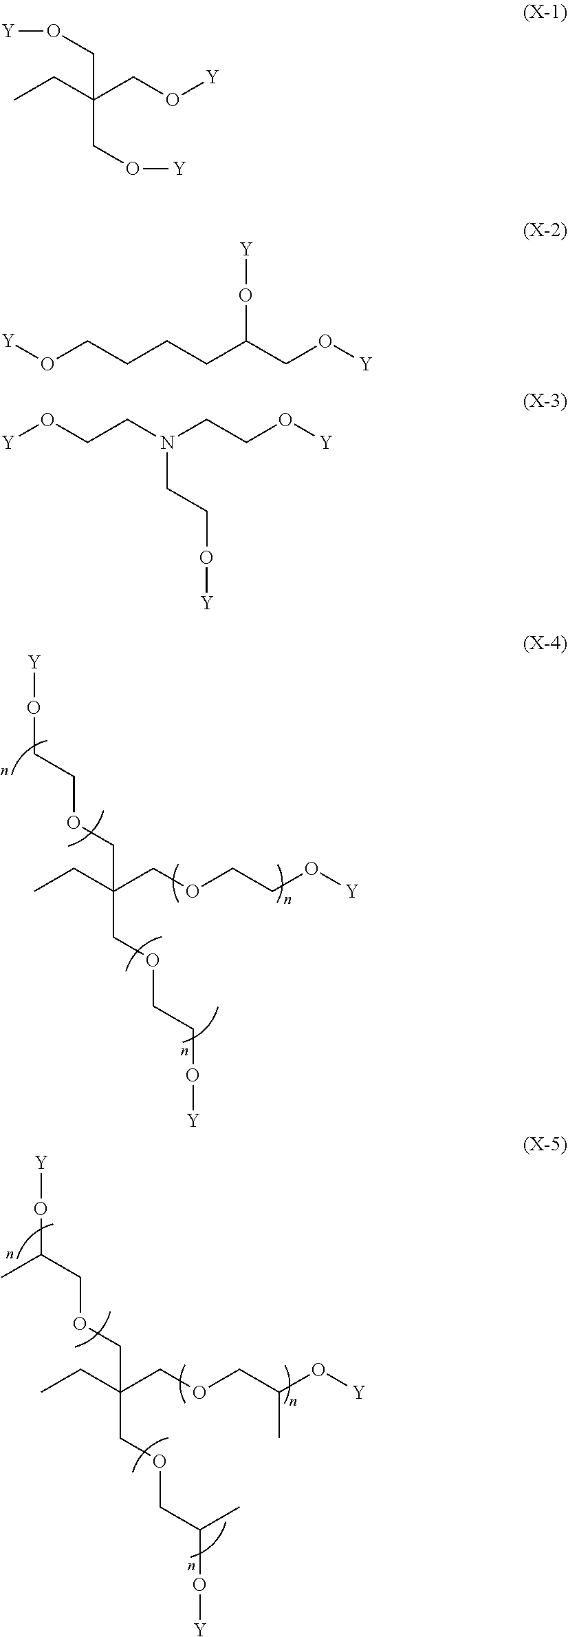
O(CCOCC(COCCO[Y])(COCCO[Y])CC)[Y].O(C(COCC(COCC(O[Y])C)(COCC(O[Y])C)CC)C)[Y].[Y]OCC(CC)(CO[Y])CO[Y].[Y]OCCCCC(CO[Y])O[Y].[Y]OCCN(CCO[Y])CCO[Y]
